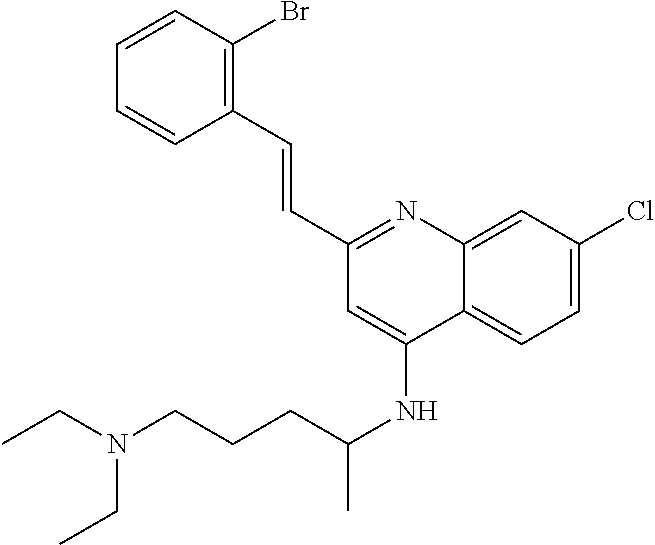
C1(C=CC2=C(Br)C=CC=C2)=NC2=CC(Cl)=CC=C2C(NC(C)CCCN(CC)CC)=C1
